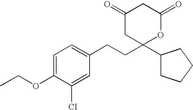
C1=C(OCC)C(Cl)=CC(CCC2(C3CCCC3)OC(=O)CC(=O)C2)=C1
